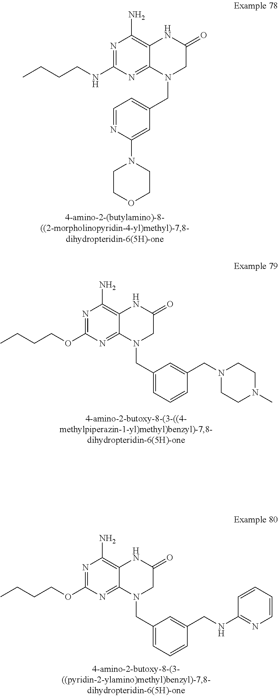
C(CNC1=NC(N)=C2C(=N1)N(CC1=CC=NC(N3CCOCC3)=C1)CC(=O)N2)CC.C(COC1=NC(N)=C2C(=N1)N(CC1=CC=CC(CN3CCN(C)CC3)=C1)CC(=O)N2)CC.C(COC1=NC(N)=C2C(=N1)N(CC1=CC=CC(CNC3=NC=CC=C3)=C1)CC(=O)N2)CC
